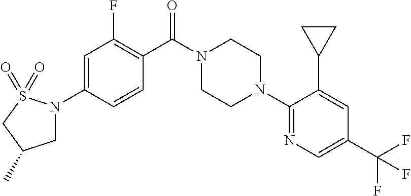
C1=C(N2CC(C)CS2(=O)=O)C=CC(C(N2CCN(C3=NC=C(C(F)(F)F)C=C3C3CC3)CC2)=O)=C1F
